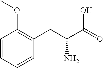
C1=CC=CC(CC(C(=O)O)N)=C1OC
